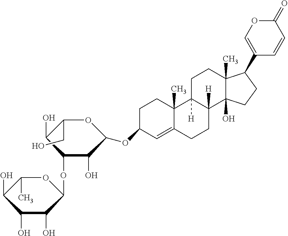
C1C(OC2OC(CO)C(O)C(OC3OC(C)C(O)C(O)C3O)C2O)C=C2C(C)(C1)C1([H])C([H])(CC2)C2(O)C(C)(CC1)C(C1=COC(=O)C=C1)CC2
